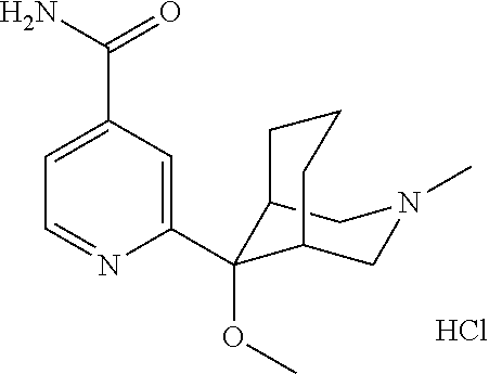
C12C(OC)(C3=CC(C(N)=O)=CC=N3)C(CN(C)C1)CCC2.Cl
